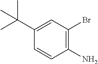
C1=C(C(C)(C)C)C=CC(N)=C1Br
